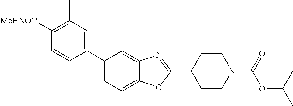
C1([MeHNOC])=C(C)C=C(C2=CC=C3C(=C2)N=C(C2CCN(C(OC(C)C)=O)CC2)O3)C=C1
